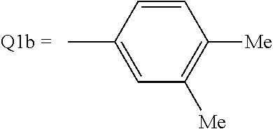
CC1=CC([Me])=C([Me])C=C1
